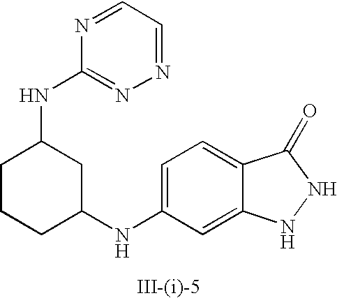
C1=C(NC2CC(NC3=NN=CC=N3)CCC2)C=C2C(=C1)C(=O)NN2
